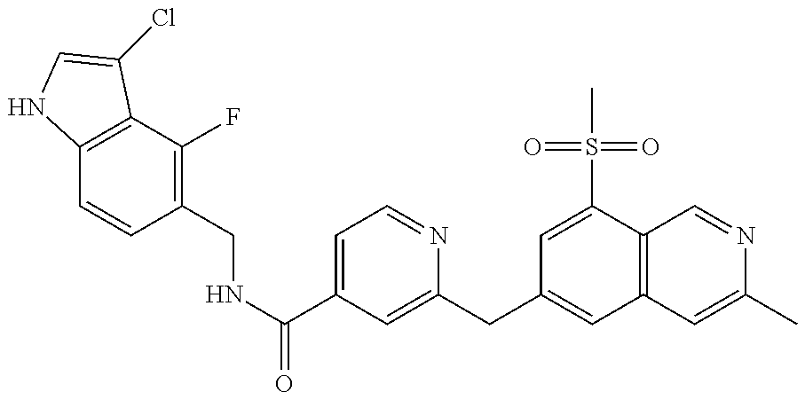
C12=C(C(F)=C(CNC(=O)C3=CC=NC(CC4=CC5=C(C(S(=O)(=O)C)=C4)C=NC(C)=C5)=C3)C=C1)C(Cl)=CN2
